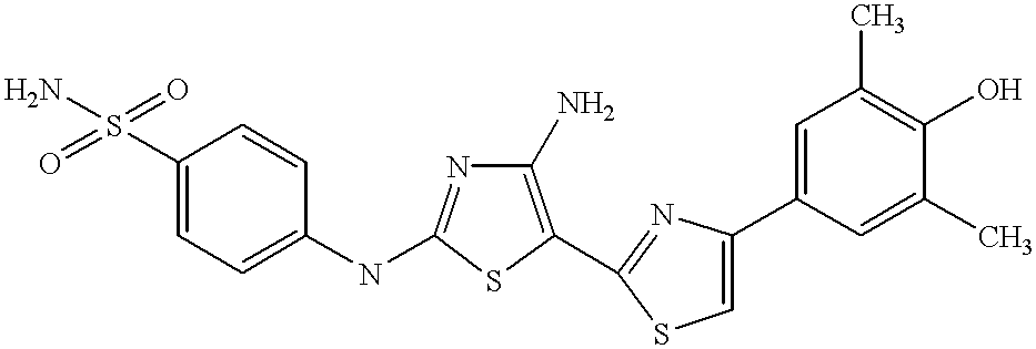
C1(S(=O)(=O)N)=CC=C(NC2=NC(N)=C(C3=NC(C4=CC(C)=C(O)C(C)=C4)=CS3)S2)C=C1
